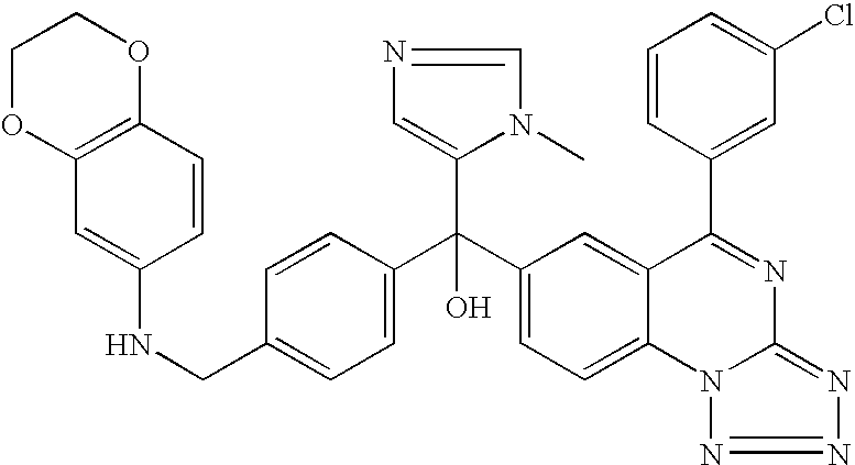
C1=C(CNC2=CC3=C(C=C2)OCCO3)C=CC(C(C2=CC=C3C(=C2)C(C2=CC(Cl)=CC=C2)=NC2=NN=NN32)(C2=CN=CN2C)O)=C1
